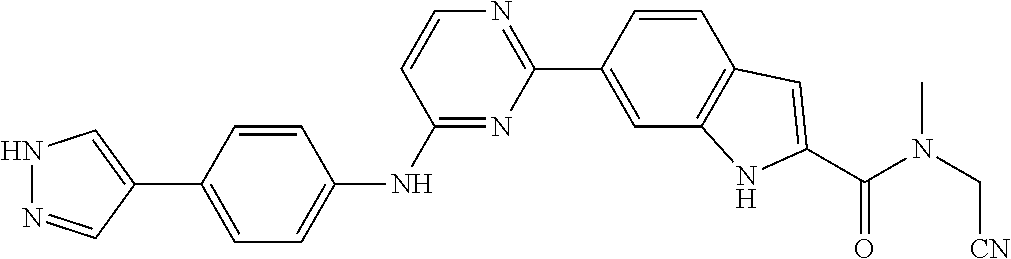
C1=C(C2=CNN=C2)C=CC(NC2=NC(C3=CC4=C(C=C3)C=C(C(N(C[CN])C)=O)N4)=NC=C2)=C1
